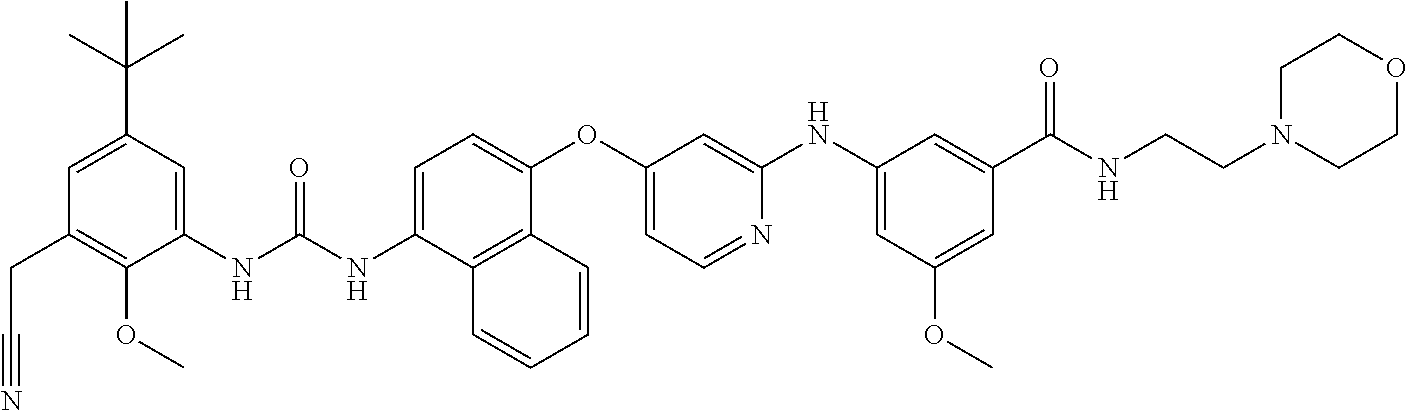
C1=C(C(C)(C)C)C=C(NC(NC2=CC=C(OC3=CC=NC(NC4=CC(OC)=CC(C(NCCN5CCOCC5)=O)=C4)=C3)C3=C2C=CC=C3)=O)C(OC)=C1CC#N
